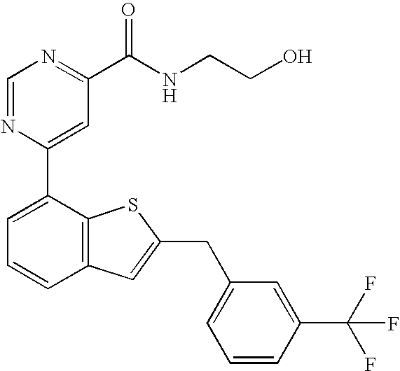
C1=NC(C2=CC=CC3=C2SC(CC2=CC=CC(C(F)(F)F)=C2)=C3)=CC(C(NCCO)=O)=N1
